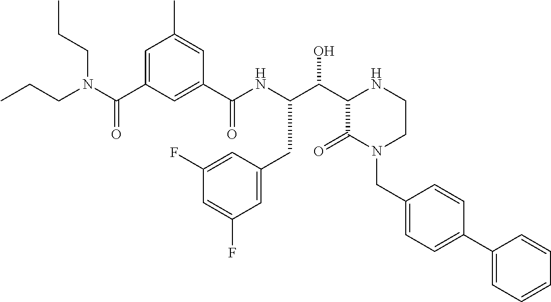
C(C1C(=O)N(CC2=CC=C(C3=CC=CC=C3)C=C2)CCN1)(O)C(NC(C1=CC(C(N(CCC)CCC)=O)=CC(C)=C1)=O)CC1=CC(F)=CC(F)=C1
